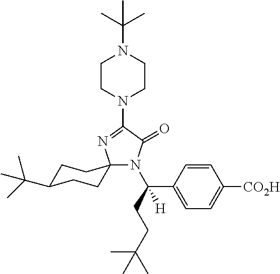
N1(C2=NC3(N(C(CCC(C)(C)C)(C4=CC=C([CO2H])C=C4)[H])C2=O)CCC(C(C)(C)C)CC3)CCN(C(C)(C)C)CC1
